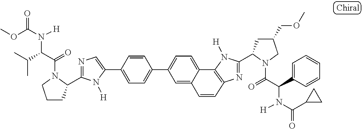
C1(C2=CC=C(C3=CC=C4C5=C(N=C(C6CC(COC)CN6C(=O)C(C6=CC=CC=C6)N([H])C(C6CC6)=O)N5[H])C=CC4=C3)C=C2)=CN=C(C2CCCN2C(=O)C(C(C)C)N([H])C(OC)=O)N1[H]
